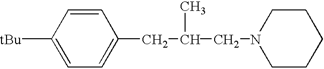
C1=CC(CC(C)CN2CCCCC2)=CC=C1[tBu]
